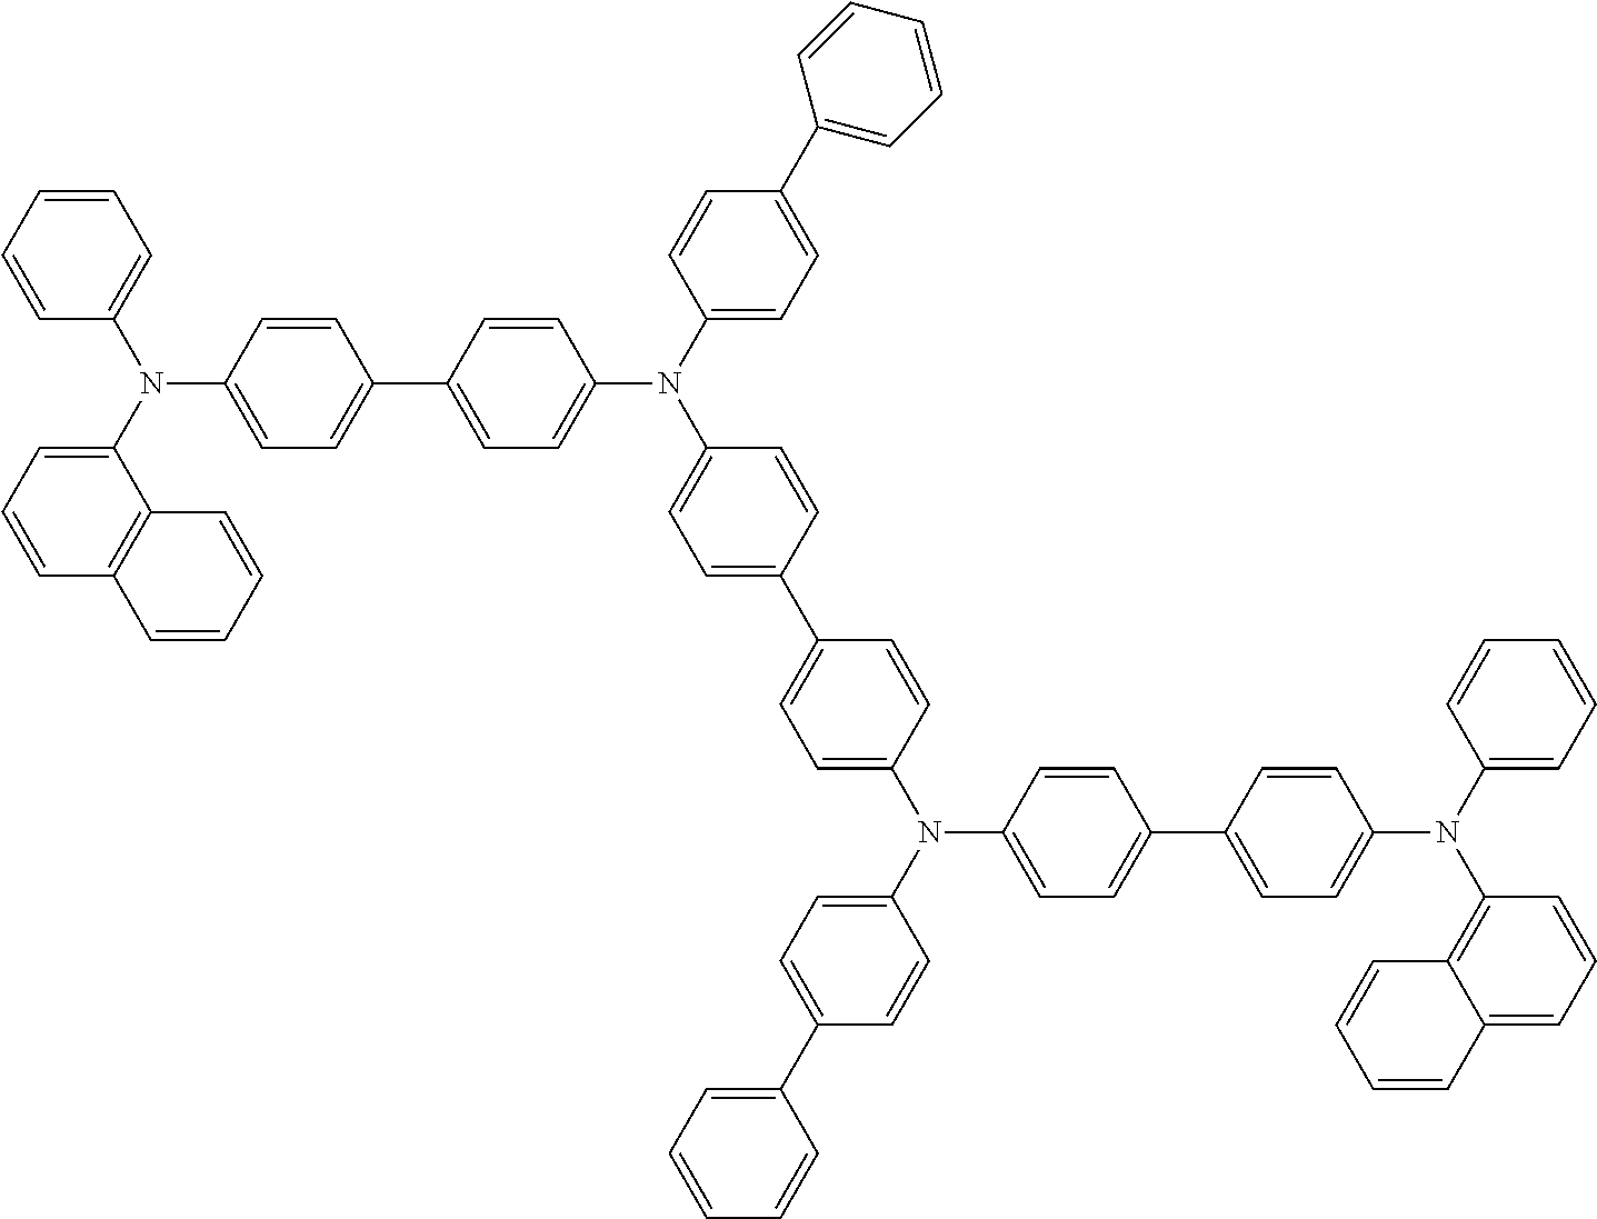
C1=CC=CC(N(C2=CC=CC3=C2C=CC=C3)C2=CC=C(C3=CC=C(N(C4=CC=C(C5=CC=CC=C5)C=C4)C4=CC=C(C5=CC=C(N(C6=CC=C(C7=CC=CC=C7)C=C6)C6=CC=C(C7=CC=C(N(C8=CC=CC=C8)C8=C9C(=CC=C8)C=CC=C9)C=C7)C=C6)C=C5)C=C4)C=C3)C=C2)=C1
